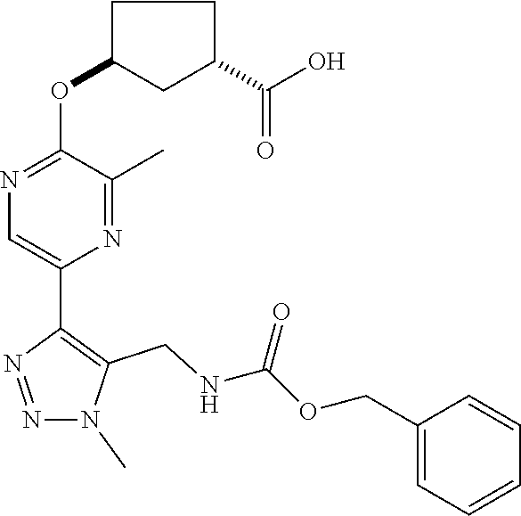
N1=C(OC2CC(C(O)=O)CC2)C(C)=NC(C2=C(CNC(OCC3=CC=CC=C3)=O)N(C)N=N2)=C1
